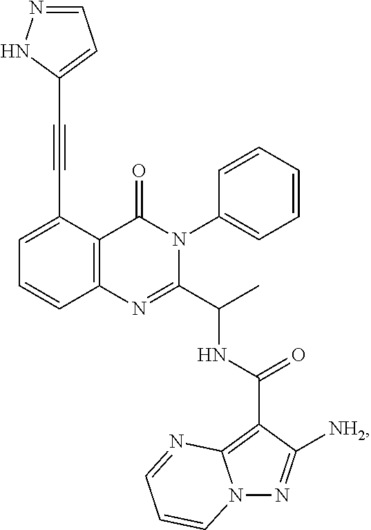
C12=C(C(C#CC3=CC=NN3)=CC=C1)C(=O)N(C1=CC=CC=C1)C(C(C)NC(C1=C3N(N=C1[NH2])C=CC=N3)=O)=N2
